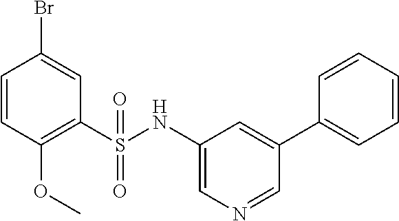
C1=CC(OC)=C(S(NC2=CN=CC(C3=CC=CC=C3)=C2)(=O)=O)C=C1Br
